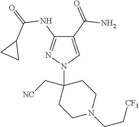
C1(C(=O)N)=CN(C2(C[NC])CCN(CC[CF3])CC2)N=C1NC(=O)C1CC1
